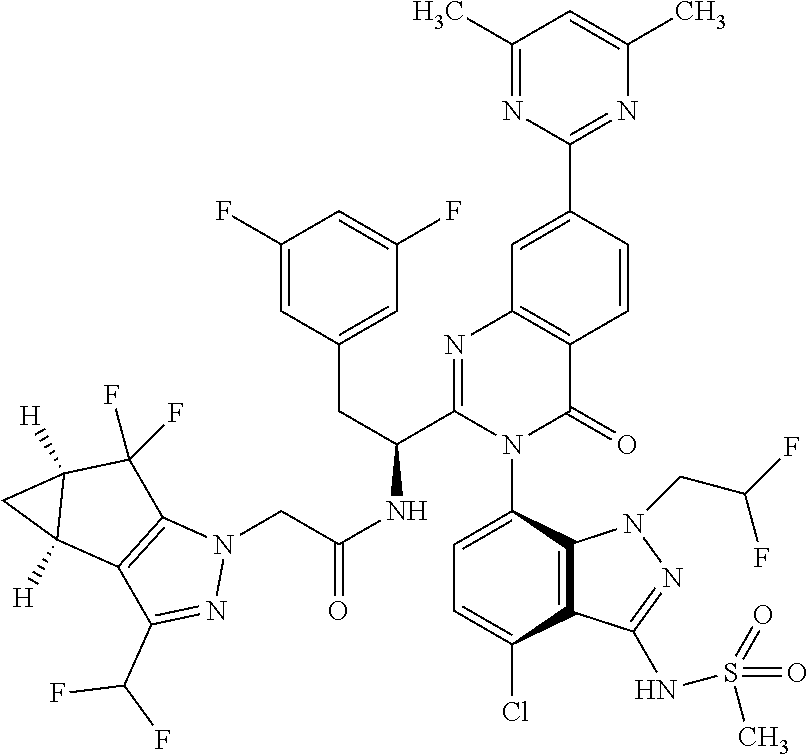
C1(C)=NC(C2=CC3=C(C=C2)C(=O)N(C2=CC=C(Cl)C4=C2N(CC(F)F)N=C4NS(=O)(=O)C)C(C(CC2=CC(F)=CC(F)=C2)NC(=O)CN2C4=C(C(C(F)F)=N2)C2([H])C([H])(C4(F)F)C2)=N3)=NC(C)=C1
